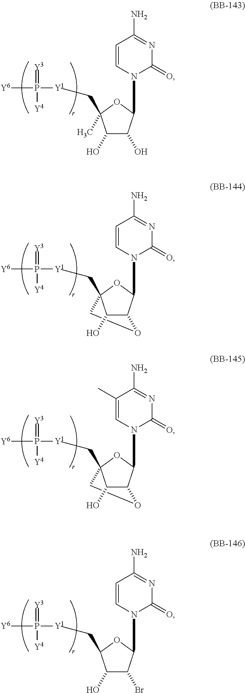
C1(O)C(O)C(N2C(=O)N=C(N)C=C2)OC1(C[Y1]P([Y6])(=[Y3])[Y4])C.C1(O)C2C(N3C(=O)N=C(N)C=C3)OC1(C[Y1]P([Y6])(=[Y3])[Y4])CO2.C1(O)C2C(N3C(=O)N=C(N)C(C)=C3)OC1(C[Y1]P([Y6])(=[Y3])[Y4])CO2.C1(O)C(Br)C(N2C(=O)N=C(N)C=C2)OC1C[Y1]P([Y6])(=[Y3])[Y4]
